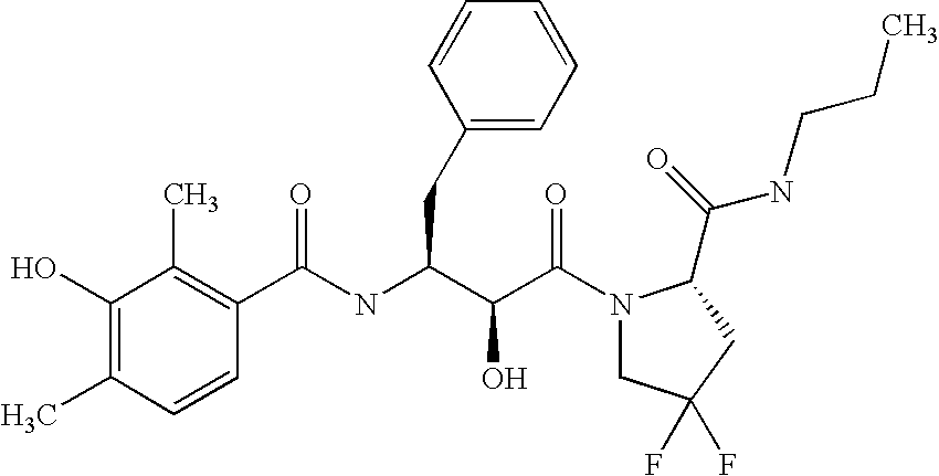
C(NC(C(C(N1CC(F)(F)CC1C(NCCC)=O)=O)O)CC1=CC=CC=C1)(C1=C(C)C(O)=C(C)C=C1)=O
